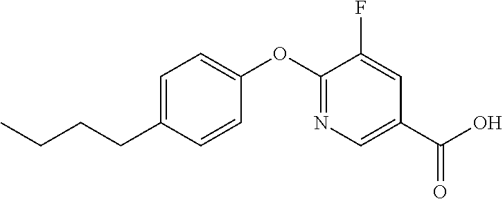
C1=C(CCCC)C=CC(OC2=NC=C(C(O)=O)C=C2F)=C1
